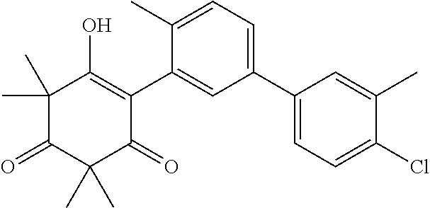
C1(C2=CC=C(Cl)C(C)=C2)=CC=C(C)C(C2=C(O)C(C)(C)C(=O)C(C)(C)C2=O)=C1
